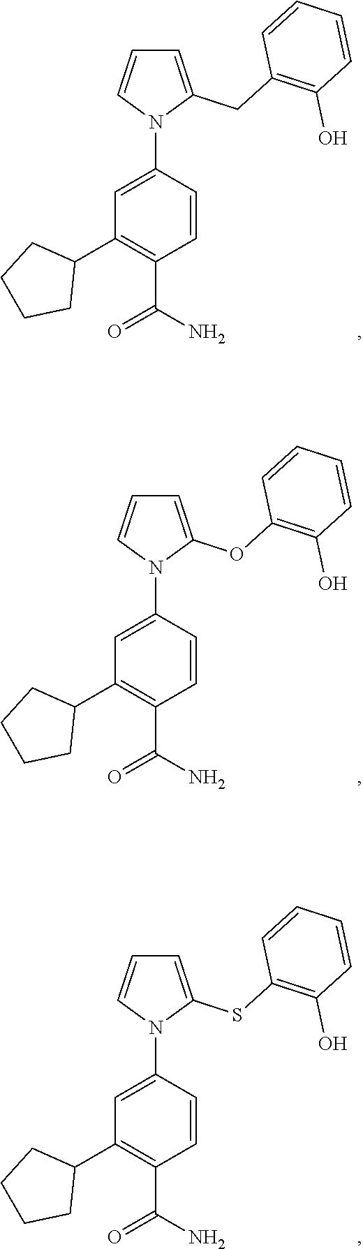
C1=C(N2C(CC3=C(O)C=CC=C3)=CC=C2)C=CC(C(N)=O)=C1C1CCCC1.C1=C(N2C(OC3=C(O)C=CC=C3)=CC=C2)C=CC(C(N)=O)=C1C1CCCC1.C1=C(N2C(SC3=C(O)C=CC=C3)=CC=C2)C=CC(C(N)=O)=C1C1CCCC1
